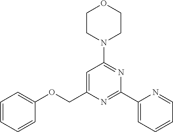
C1CN(C2=NC(C3=CC=CC=N3)=NC(COC3=CC=CC=C3)=C2)CCO1
